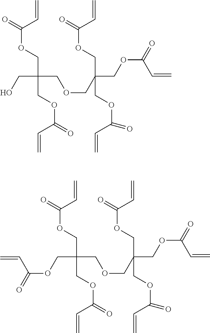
C=CC(OCC(CO)(COCC(COC(C=C)=O)(COC(=O)C=C)COC(=O)C=C)COC(=O)C=C)=O.C=CC(OCC(COC(=O)C=C)(COCC(COC(C=C)=O)(COC(=O)C=C)COC(=O)C=C)COC(=O)C=C)=O
